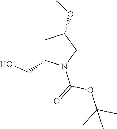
C1C(CO)N(C(=O)OC(C)(C)C)CC1OC
